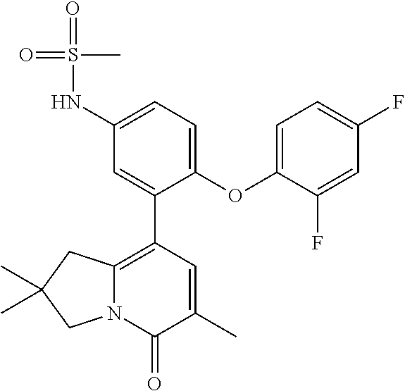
C1(OC2=CC=C(F)C=C2F)=CC=C(NS(=O)(C)=O)C=C1C1=C2N(C(=O)C(C)=C1)CC(C)(C)C2
